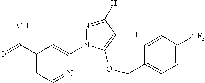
C1(C(=O)O)=CC=NC(N2N=C([H])C([H])=C2OCC2=CC=C([CF3])C=C2)=C1
